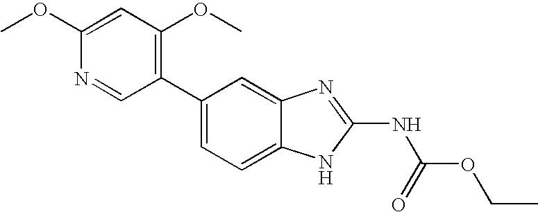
C1=C(OC)N=CC(C2=CC=C3C(=C2)N=C(NC(OCC)=O)N3)=C1OC
